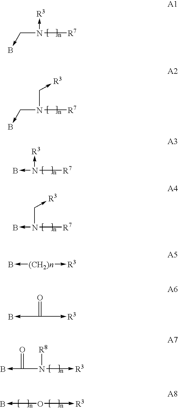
N(->[R3])(C->B)[R7].N(C->[R3])(C->B)[R7].N(->[R3])([R7])->B.N(C->[R3])([R7])->B.N([R8])(->[R3])C(->B)=O.[R3]-O->B.[(CH2)n](->B)->[R3].C(->B)(->[R3])=O
